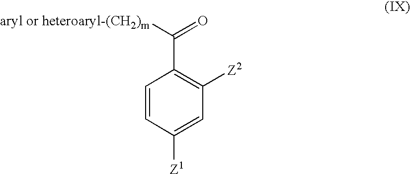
C1=CC([Z1])=CC([Z2])=C1C([aryl or heteroaryl-(CH2)m])=O
